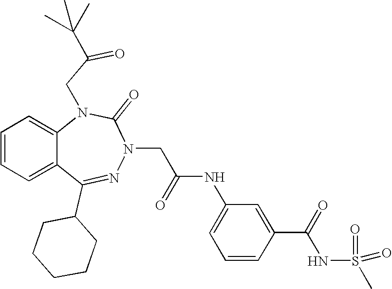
C1=CC=C2C(=C1)N(CC(=O)C(C)(C)C)C(=O)N(CC(NC1=CC=CC(C(=O)NS(=O)(=O)C)=C1)=O)N=C2C1CCCCC1
